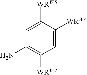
C1=C([WRW4])C([WRW5])=CC(N)=C1[WRW2]
